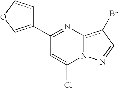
C1(C2=NC3=C(Br)C=NN3C(Cl)=C2)=COC=C1
